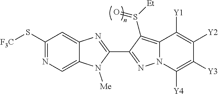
C12=CN=C(S[F3C])C=C1N=C(C1=NN3C(=C1S([Et])=O)C([Y1])=C([Y2])C([Y3])=C3[Y4])N2[Me]
